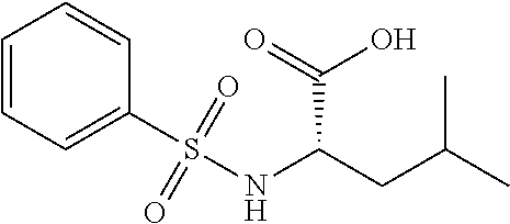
C1=CC=C(S(NC(CC(C)C)C(=O)O)(=O)=O)C=C1
